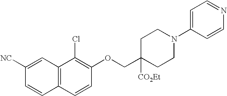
C12=C(C=CC(OCC3([CO2Et])CCN(C4=CC=NC=C4)CC3)=C1Cl)C=CC([NC])=C2
